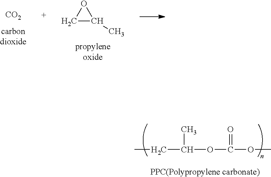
[CO2].C1C(C)O1.CCC(OC(OC)=O)C
